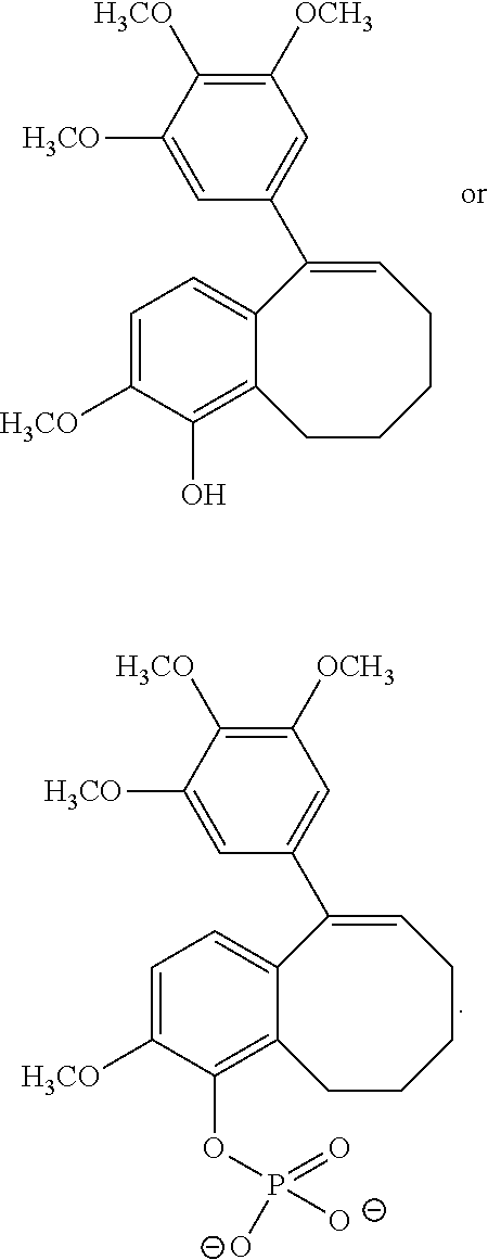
C1=C([H3CO])C(O)=C2C(=C1)C(C1=CC([OCH3])=C([H3CO])C([H3CO])=C1)=CCCCC2.C1=C([H3CO])C(OP([O-])(=O)[O-])=C2C(=C1)C(C1=CC([OCH3])=C([H3CO])C([H3CO])=C1)=CCCCC2
